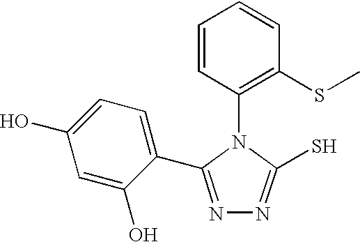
C1(N2C(S)=NN=C2C2=CC=C(O)C=C2O)=C(SC)C=CC=C1
